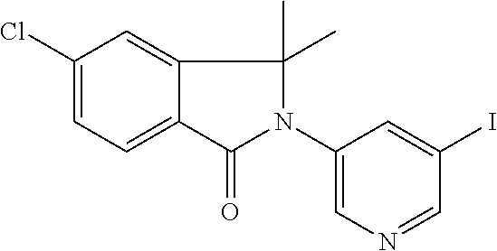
C1(Cl)=CC=C2C(=C1)C(C)(C)N(C1=CN=CC(I)=C1)C2=O
